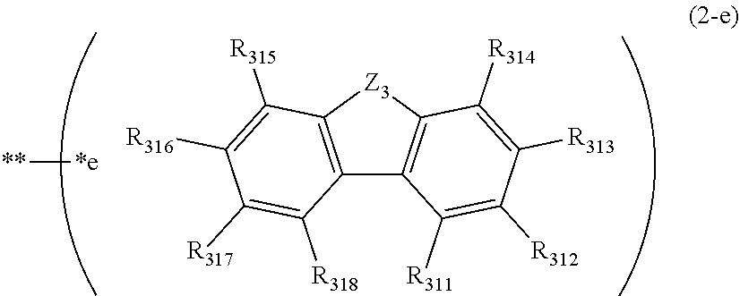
C12=C([Z3]C3=C1C([R311])=C([R312])C([R313])=C3[R314])C([R315])=C([R316])C([R317])=C2[R318].[*e][**]
